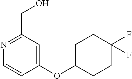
C1(OC2CCC(F)(F)CC2)=CC(CO)=NC=C1
